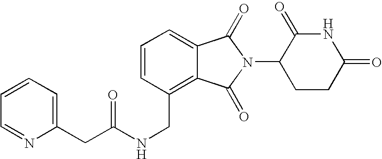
C1=CC(CNC(=O)CC2=CC=CC=N2)=C2C(=C1)C(=O)N(C1CCC(=O)NC1=O)C2=O
